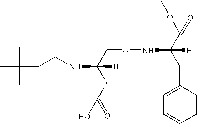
CC(CCNC(CC(=O)O)(CONC(CC1=CC=CC=C1)(C(OC)=O)[H])[H])(C)C
